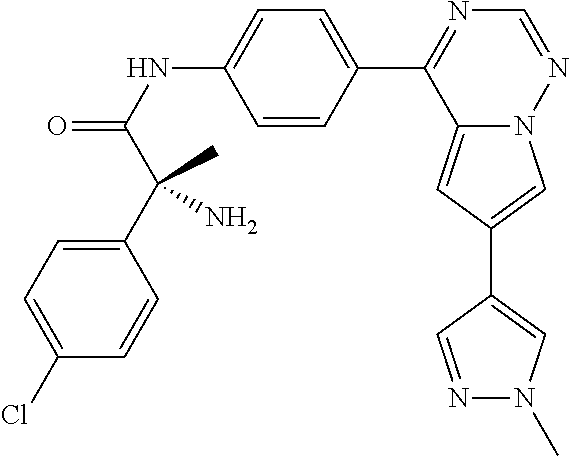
C12=CC(C3=CN(C)N=C3)=CN1N=CN=C2C1=CC=C(NC(=O)C(C2=CC=C(Cl)C=C2)(C)N)C=C1
